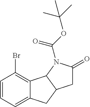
C1=CC=C2C(=C1Br)C1C(C2)CC(=O)N1C(OC(C)(C)C)=O
